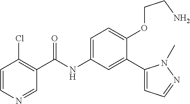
C1=CN=CC(C(=O)NC2=CC=C(OCCN)C(C3=CC=NN3C)=C2)=C1Cl
